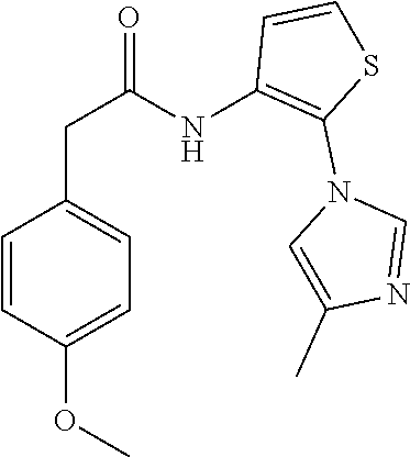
C1=CC(OC)=CC=C1CC(=O)NC1=C(N2C=C(C)N=C2)SC=C1
